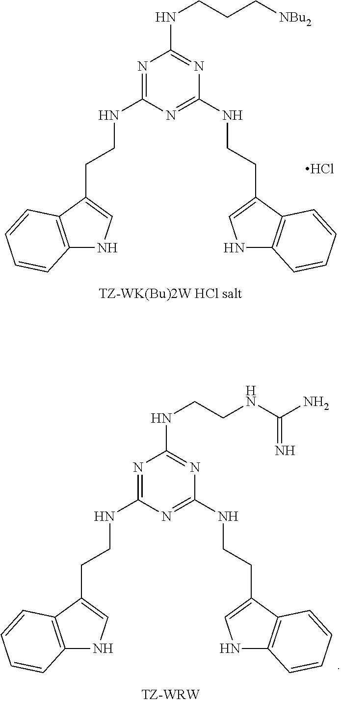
N1=C(NCCC2=CNC3=C2C=CC=C3)N=C(NCCC2=CNC3=C2C=CC=C3)N=C1NCCC[NBu2].Cl.N1=C(NCCC2=CNC3=C2C=CC=C3)N=C(NCCC2=CNC3=C2C=CC=C3)N=C1NCCNC(N)=N
